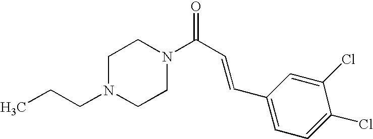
C(N1CCN(C(C=CC2=CC=C(Cl)C(Cl)=C2)=O)CC1)CC
